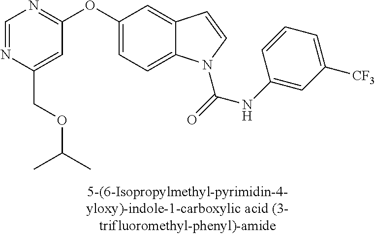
C1=NC(COC(C)C)=CC(OC2=CC=C3C(=C2)C=CN3C(=O)NC2=CC([CF3])=CC=C2)=N1
